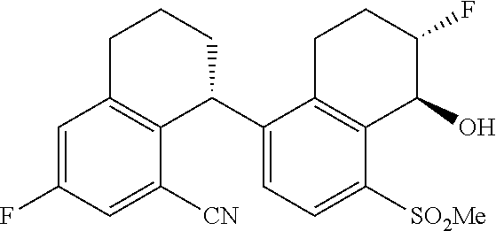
C1=C(F)C=C([CN])C2=C1CCCC2C1=CC=C([SO2Me])C2=C1CCC(F)C2O
